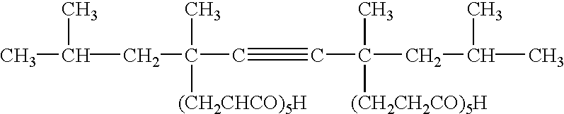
CC(CC(C#CC(CC(C)C)([(CH2CH2CO)5H])C)(C)[(CH2CHCO)5H])C
